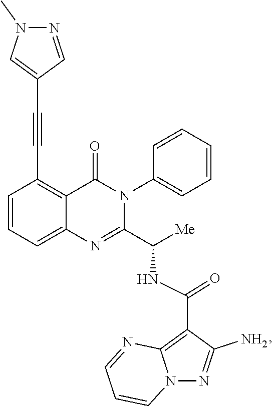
C1=CC=C2C(=C1C#CC1=CN(C)N=C1)C(=O)N(C1=CC=CC=C1)C(C([Me])NC(C1=C3N(N=C1N)C=CC=N3)=O)=N2
